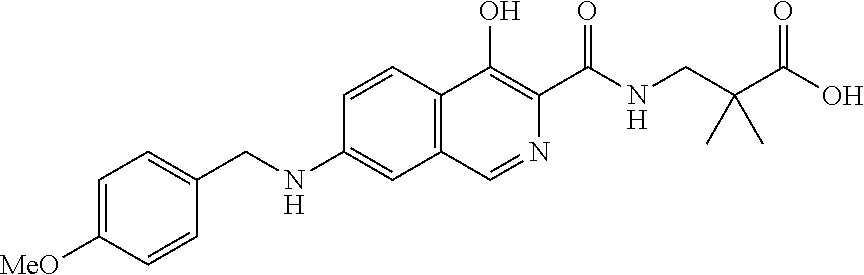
C(C1=CC=C([MeO])C=C1)NC1=CC2=C(C=C1)C(O)=C(C(NCC(C(O)=O)(C)C)=O)N=C2
